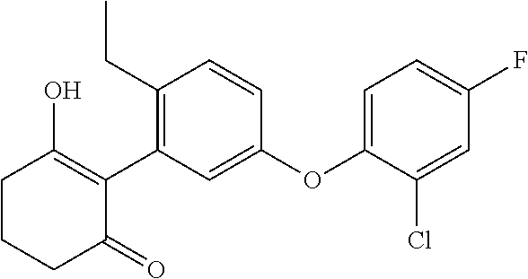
C1CCC(=O)C(C2=C(CC)C=CC(OC3=CC=C(F)C=C3Cl)=C2)=C1O
